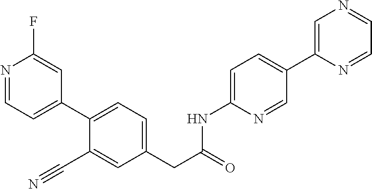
N1=CC=C(C2=CC=C(CC(=O)NC3=CC=C(C4=CN=CC=N4)C=N3)C=C2C#N)C=C1F
